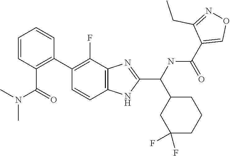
C1(F)=C(C2=C(C(N(C)C)=O)C=CC=C2)C=CC2=C1N=C(C(NC(C1=CON=C1CC)=O)C1CC(F)(F)CCC1)N2
